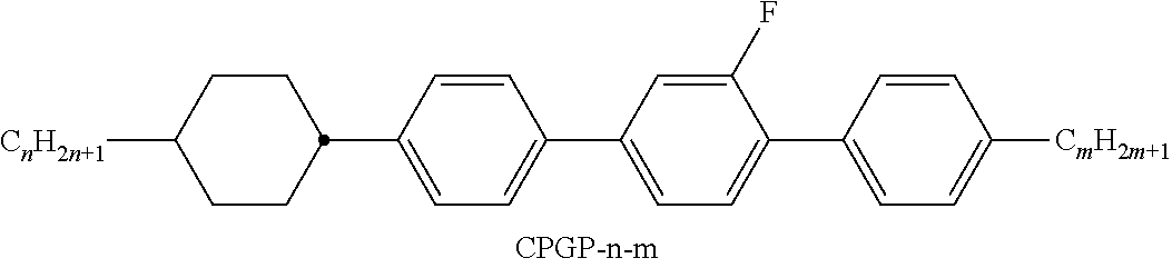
C1CC([CnH2n+1])CCC1C1=CC=C(C2=CC=C(C3=CC=C([CmH2m+1])C=C3)C(F)=C2)C=C1
